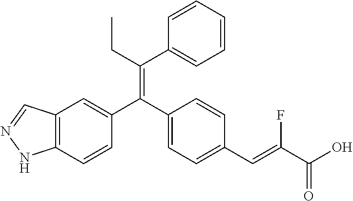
C12=C(C=CC(C(C3=CC=C(C=C(C(O)=O)F)C=C3)=C(CC)C3=CC=CC=C3)=C1)NN=C2
